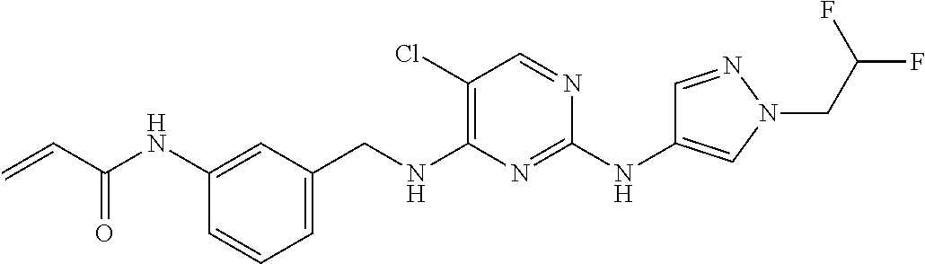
C1=CC=C(CNC2=C(Cl)C=NC(NC3=CN(CC(F)F)N=C3)=N2)C=C1NC(C=C)=O
